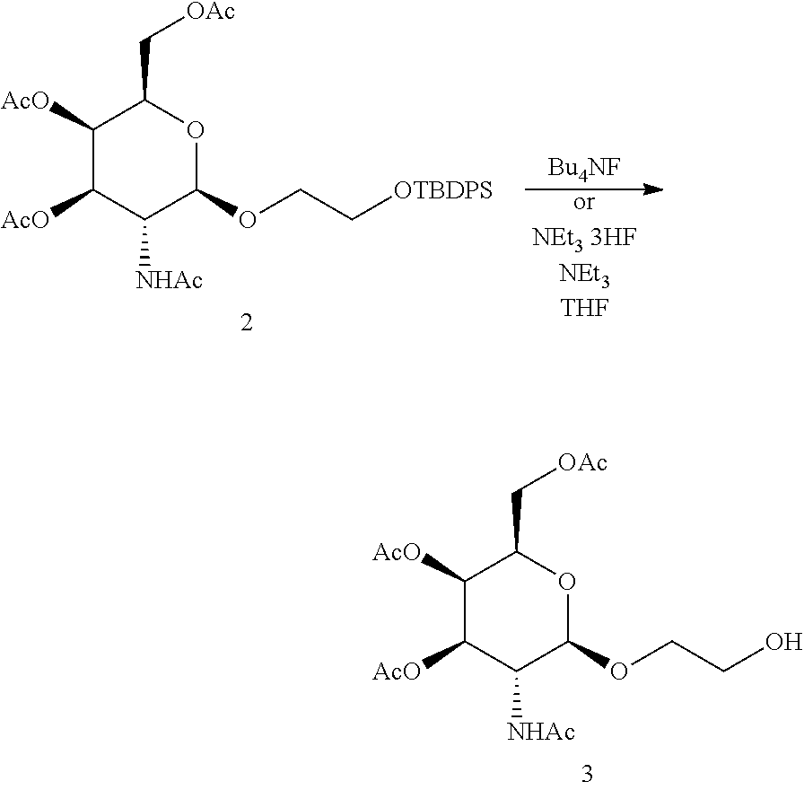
C1([AcO])C([AcO])C([NHAc])C(OCC[OTBDPS])OC1C[OAc].[orNEt3 3HFNEt3THF].[Bu4NF].C1([AcO])C([AcO])C([NHAc])C(OCCO)OC1C[OAc]
